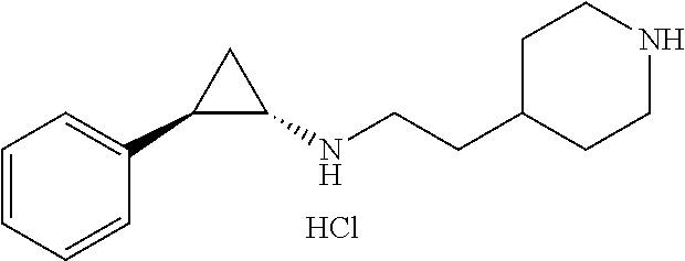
C1=CC=CC=C1C1C(NCCC2CCNCC2)C1.Cl
